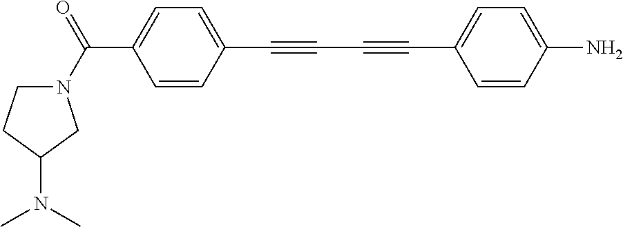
C1N(C(=O)C2=CC=C(C#CC#CC3=CC=C(N)C=C3)C=C2)CC(N(C)C)C1
